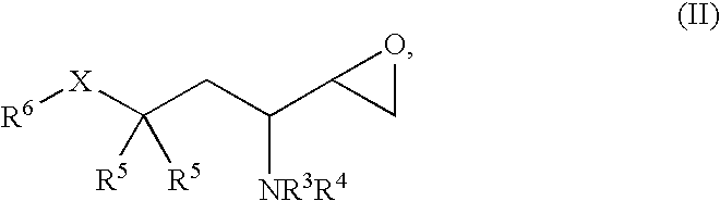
[R6][X]C(CC([NR3R4])C1CO1)([R5])[R5]
